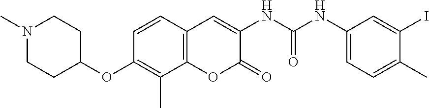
N1(C)CCC(OC2=C(C)C3=C(C=C2)C=C(NC(NC2=CC=C(C)C(I)=C2)=O)C(=O)O3)CC1
